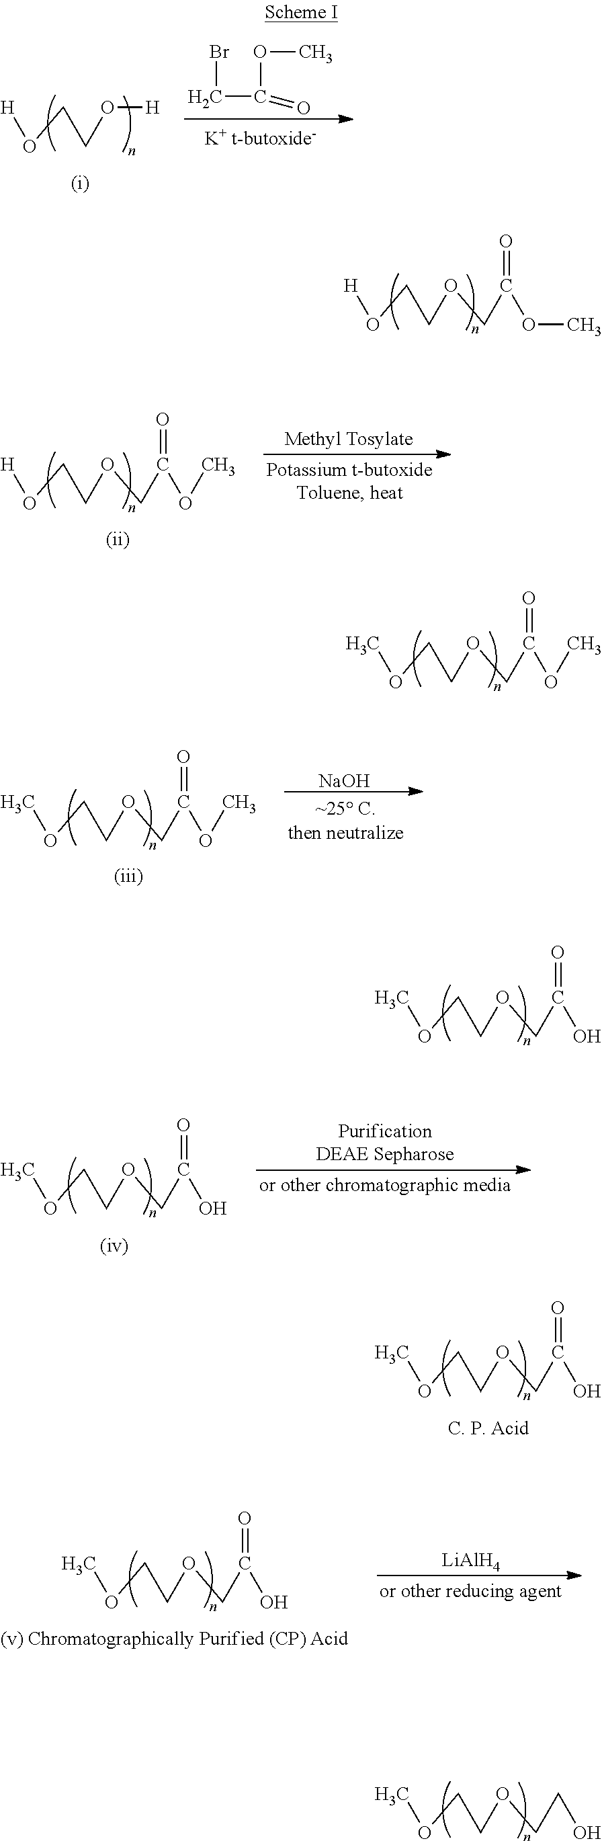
O(CCOCC(O)=O)C.BrCC(OC)=O.O(CCO[H])[H].O(CCOCC(OC)=O)[H].O(CCOCC(OC)=O)[H].O(CCOCC(OC)=O)C.[NaOH].O(CCOCC(OC)=O)C.O(CCOCC(O)=O)C.O(CCOCC(O)=O)C.[LiAlH4].O(CCOCC(O)=O)C.O(CCOCCO)C
